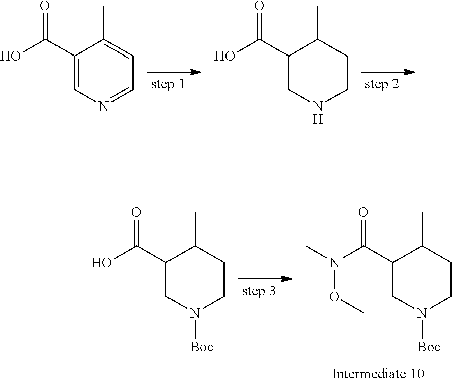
C1(C(=O)O)=CN=CC=C1C.C1(C(=O)O)CNCCC1C.C1(C(=O)N(OC)C)CN([Boc])CCC1C.C1(C(=O)O)CN([Boc])CCC1C
